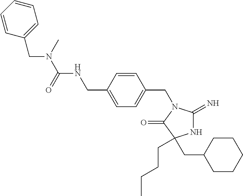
N1C(=N)N(CC2=CC=C(CNC(=O)N(C)CC3=CC=CC=C3)C=C2)C(=O)C1(CCCC)CC1CCCCC1
